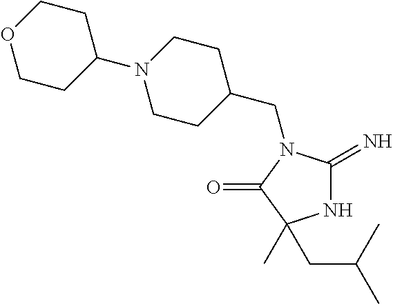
N1C(=N)N(CC2CCN(C3CCOCC3)CC2)C(=O)C1(CC(C)C)C
